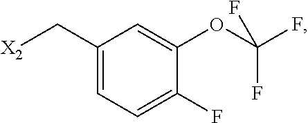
C1(C[X2])=CC=C(F)C(OC(F)(F)F)=C1
